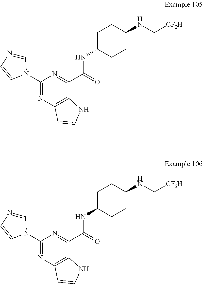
C1(N2C=NC=C2)=NC2=C(C(C(=O)NC3CCC(NC[CF2H])CC3)=N1)NC=C2.C1(N2C=NC=C2)=NC2=C(C(C(=O)NC3CCC(NC[CF2H])CC3)=N1)NC=C2
